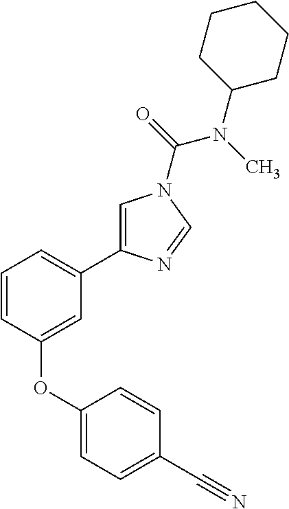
C1=CC(OC2=CC=C(C#N)C=C2)=CC(C2=CN(C(N(C3CCCCC3)C)=O)C=N2)=C1
